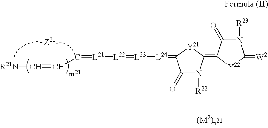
[R21N]C=CC=[L21][L22]=[L23][L24]=C1C(=O)N([R22])C(=C2C(=O)N([R23])C(=[W2])[Y22]2)[Y21]1
